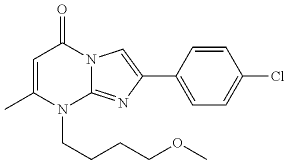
C1=C(C)N(CCCCOC)C2=NC(C3=CC=C(Cl)C=C3)=CN2C1=O
